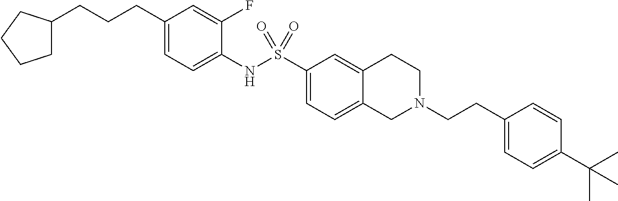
C1(CCCC2CCCC2)=CC=C(NS(C2=CC=C3C(=C2)CCN(CCC2=CC=C(C(C)(C)C)C=C2)C3)(=O)=O)C(F)=C1
